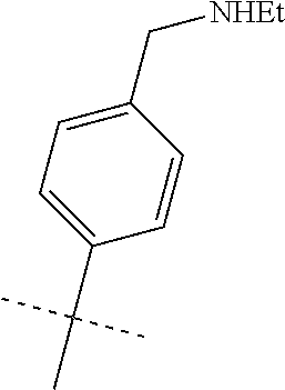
C1=C(C[NHEt])C=CC(C(C)(C)C)=C1
